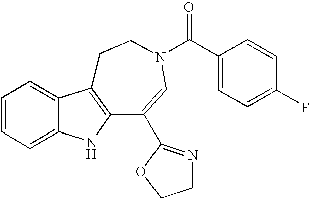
C1=CC=C2C(=C1)C1=C(N2)C(C2=NCCO2)=CN(C(C2=CC=C(F)C=C2)=O)CC1
